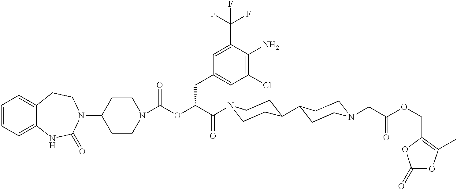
C1(N2CCC3=CC=CC=C3NC2=O)CCN(C(=O)OC(C(=O)N2CCC(C3CCN(CC(OCC4=C(C)OC(=O)O4)=O)CC3)CC2)CC2=CC(Cl)=C(N)C(C(F)(F)F)=C2)CC1
